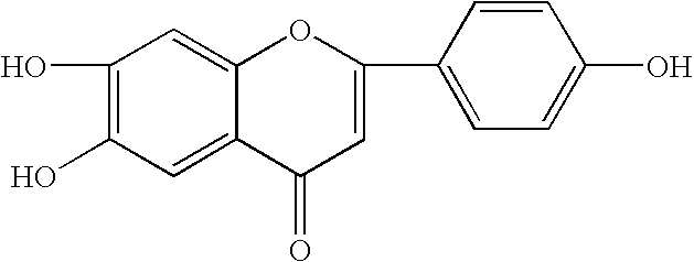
C1(O)=C(O)C=C2C(=C1)OC(C1=CC=C(O)C=C1)=CC2=O
